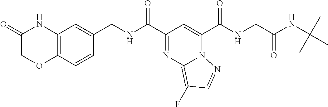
C12=C(C=CC(CNC(C3=NC4=C(F)C=NN4C(C(NCC(NC(C)(C)C)=O)=O)=C3)=O)=C1)OCC(=O)N2
